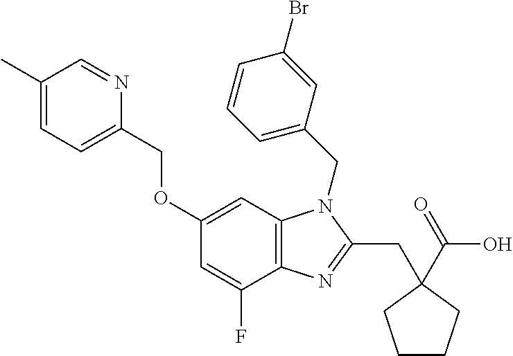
C1(OCC2=CC=C(C)C=N2)=CC2=C(C(F)=C1)N=C(CC1(C(O)=O)CCCC1)N2CC1=CC=CC(Br)=C1
